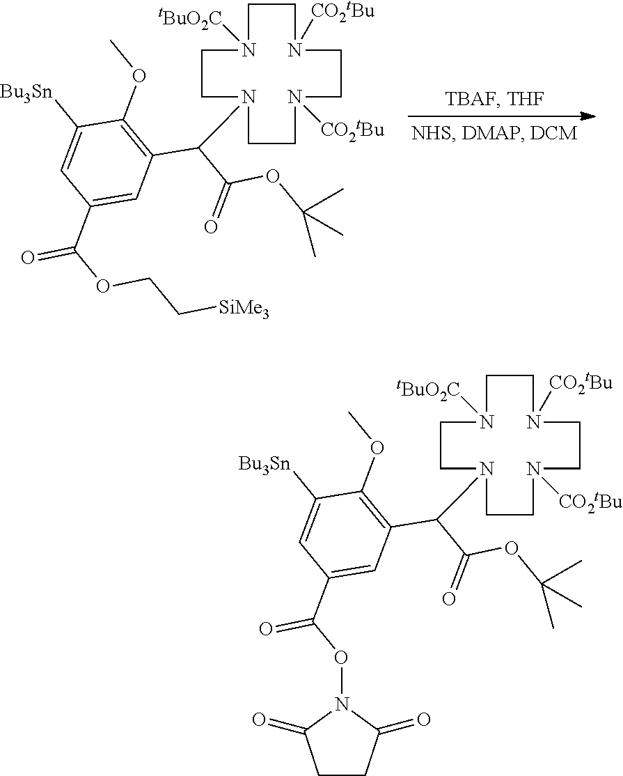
C1([Bu3Sn])=CC(C(=O)OCC[SiMe3])=CC(C(C(OC(C)(C)C)=O)N2CCN([tBuO2C])CCN([CO2tBu])CCN([CO2tBu])CC2)=C1OC.C1([Bu3Sn])=CC(C(=O)ON2C(=O)CCC2=O)=CC(C(C(OC(C)(C)C)=O)N2CCN([tBuO2C])CCN([CO2tBu])CCN([CO2tBu])CC2)=C1OC
